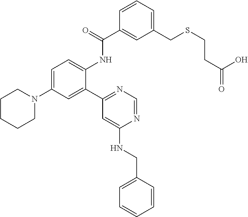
C1=C(N2CCCCC2)C=C(C2=NC=NC(NCC3=CC=CC=C3)=C2)C(NC(C2=CC(CSCCC(=O)O)=CC=C2)=O)=C1
